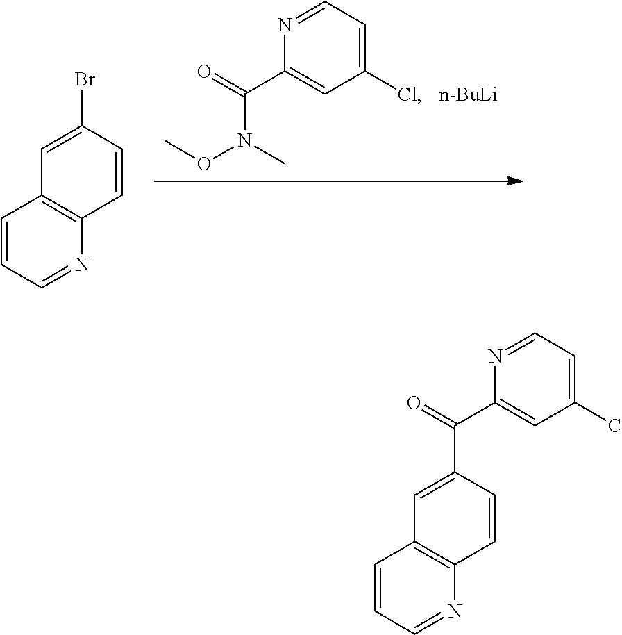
N(C(C1=CC(Cl)=CC=N1)=O)(C)OC.[n-BuLi].C1=CC=NC2=C1C=C(Br)C=C2.C1=CC=NC2=C1C=C(C(C1=CC(C)=CC=N1)=O)C=C2
